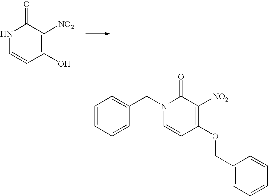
N1C=CC(O)=C([NO2])C1=O.N1(CC2=CC=CC=C2)C=CC(OCC2=CC=CC=C2)=C([NO2])C1=O
